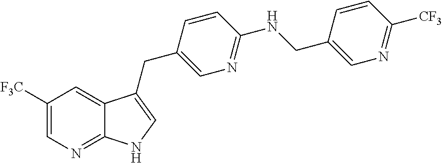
C1([F3C])=CN=C2C(=C1)C(CC1=CN=C(NCC3=CN=C([CF3])C=C3)C=C1)=CN2
